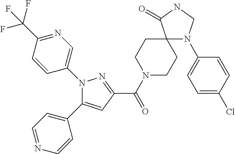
C(=O)(C1=NN(C2=CN=C(C(F)(F)F)C=C2)C(C2=CC=NC=C2)=C1)N1CCC2(CC1)N(C1=CC=C(Cl)C=C1)CNC2=O
